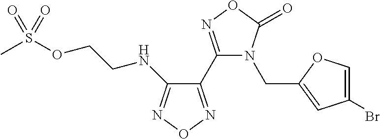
C1(C2=NOC(=O)N2CC2=CC(Br)=CO2)=NON=C1NCCOS(C)(=O)=O
